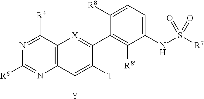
C12=C(C([Y])=C([T])C(C3=C([R8])C(NS([R7])(=O)=O)=CC=C3[R8])=[X]1)N=C([R6])N=C2[R4]
